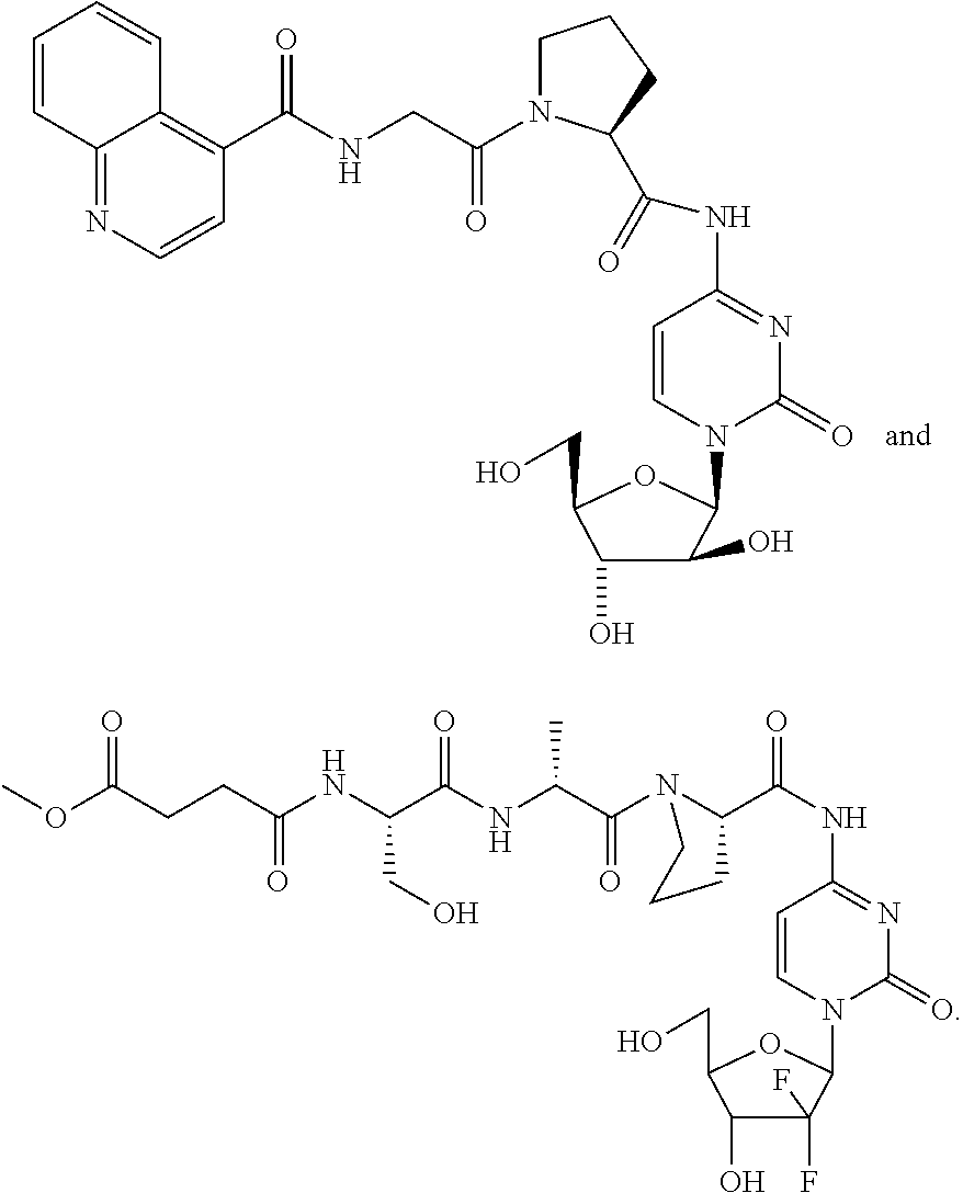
C12=NC=CC(C(NCC(=O)N3CCCC3C(NC3=NC(=O)N(C4C(O)C(O)C(CO)O4)C=C3)=O)=O)=C1C=CC=C2.O(C(CCC(NC(C(NC(C(N1C(C(NC2=NC(=O)N(C3C(F)(F)C(O)C(CO)O3)C=C2)=O)CCC1)=O)C)=O)CO)=O)=O)C
